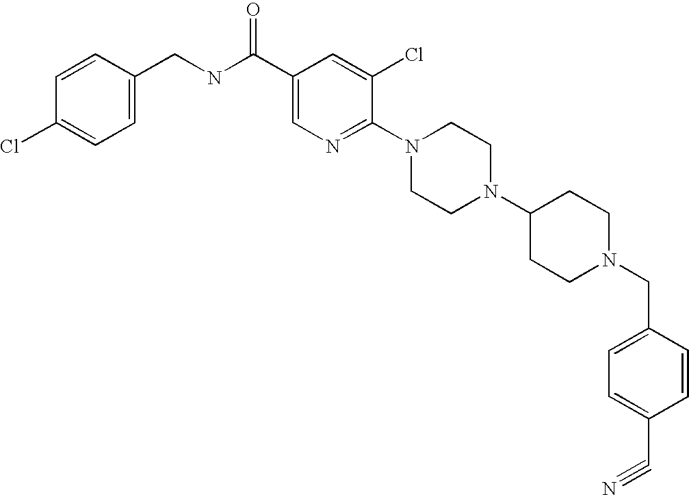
C(N1CCC(N2CCN(C3=NC=C(C(NCC4=CC=C(Cl)C=C4)=O)C=C3Cl)CC2)CC1)C1=CC=C(C#N)C=C1
